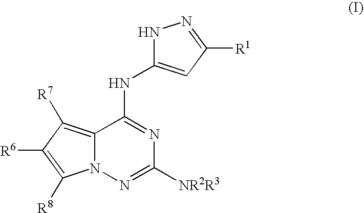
C12=C([R7])C([R6])=C([R8])N1N=C([NR2R3])N=C2NC1=CC([R1])=NN1
